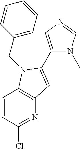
C1=CC(Cl)=NC2=C1N(CC1=CC=CC=C1)C(C1=CN=CN1C)=C2
